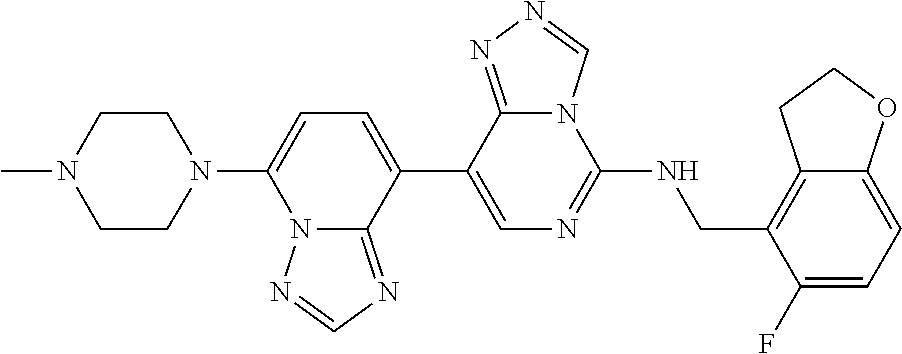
C1(C2=CC=C(N3CCN(C)CC3)N3C2=NC=N3)=CN=C(NCC2=C3C(=CC=C2F)OCC3)N2C1=NN=C2
